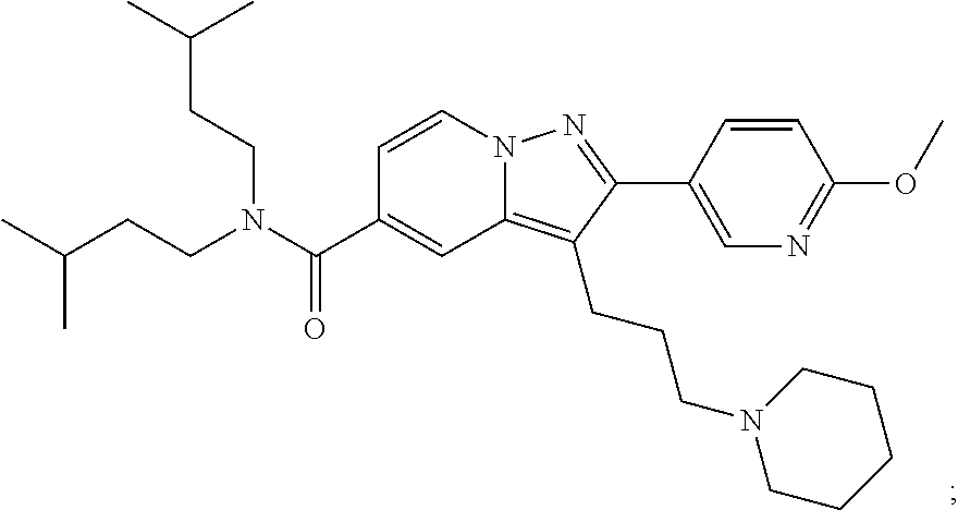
N12C(=C(CCCN3CCCCC3)C(C3=CN=C(OC)C=C3)=N1)C=C(C(N(CCC(C)C)CCC(C)C)=O)C=C2
